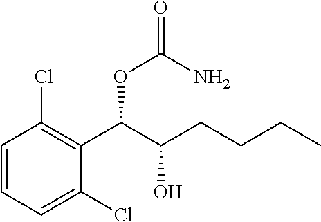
C1=CC=C(Cl)C(C(C(O)CCCC)OC(N)=O)=C1Cl
